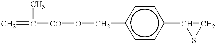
C=C(C)[CO]OCc1ccc(C2SC2)cc1
